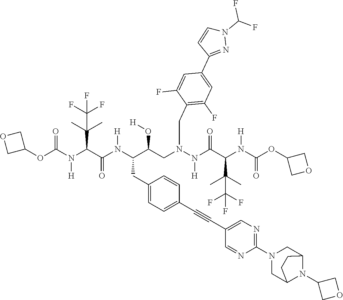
O(C(N(C(C(N(C(C(CN(N(C(C(N(C(OC1COC1)=O)[H])C(C)(C)C(F)(F)F)=O)[H])CC1=C(F)C=C(C2=NN(C(F)F)C=C2)C=C1F)O[H])CC1=CC=C(C#CC2=CN=C(N3CC4N(C5COC5)C(C3)CC4)N=C2)C=C1)[H])=O)C(C)(C)C(F)(F)F)[H])=O)C1COC1
